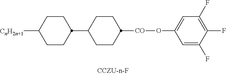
C1CC(C2CCC([CO]OC3=CC(F)=C(F)C(F)=C3)CC2)CCC1[CnH2n+1]
